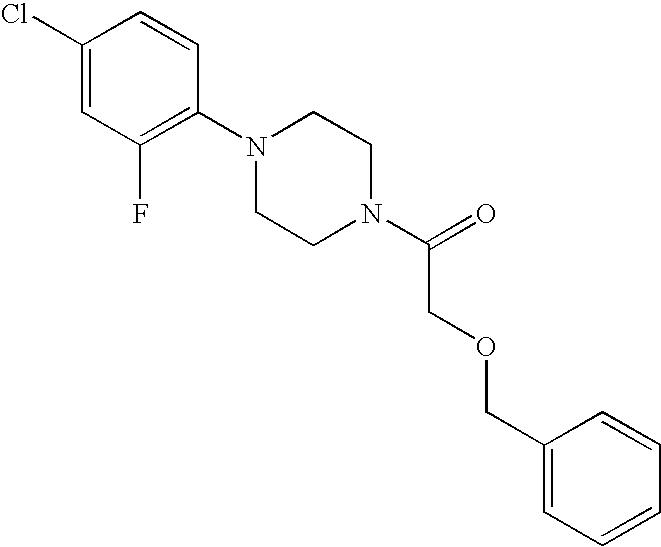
C1(Cl)=CC(F)=C(N2CCN(C(=O)COCC3=CC=CC=C3)CC2)C=C1
